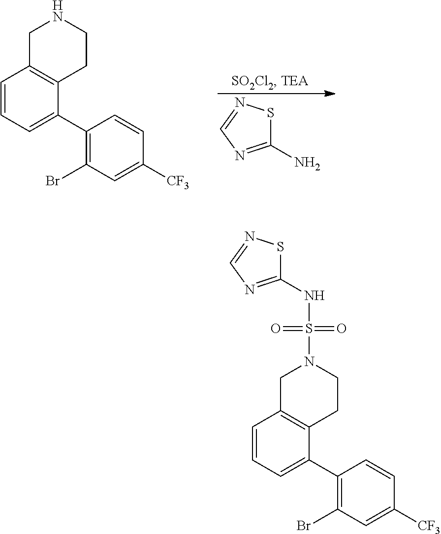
C1(N)=NC=NS1.C1(C2=CC=CC3=C2CCNC3)=C(Br)C=C([CF3])C=C1.C1(C2=CC=CC3=C2CCN(S(NC2=NC=NS2)(=O)=O)C3)=C(Br)C=C([CF3])C=C1
